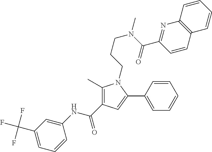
C1(C)=C(C(NC2=CC(C(F)(F)F)=CC=C2)=O)C=C(C2=CC=CC=C2)N1CCCN(C(C1=NC2=C(C=C1)C=CC=C2)=O)C
